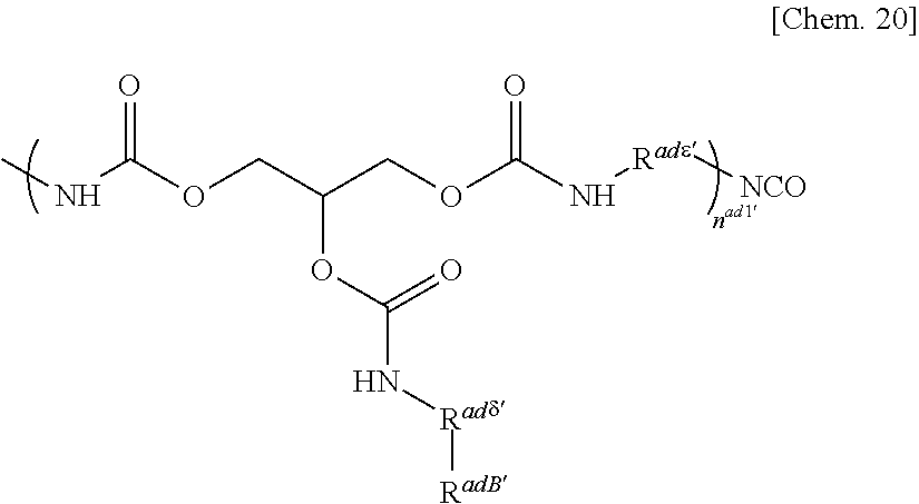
CNC(OCC(COC(N[Rade][NCO])=O)OC(N[Radd][RadB])=O)=O
